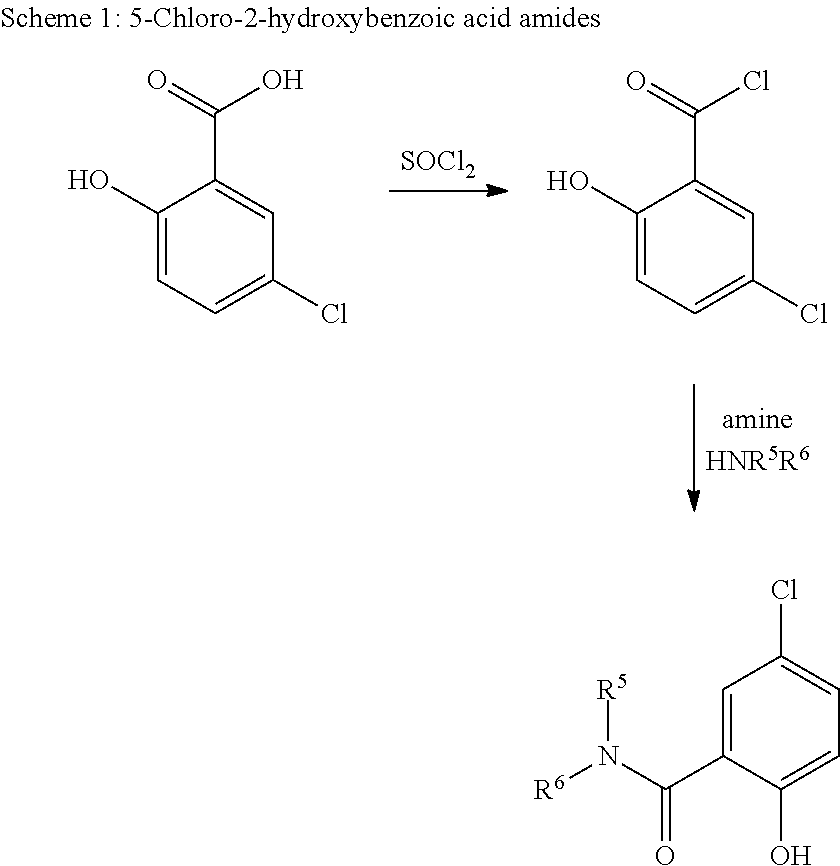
[SOCl2].C1(O)=CC=C(Cl)C=C1C(=O)O.C1(O)=CC=C(Cl)C=C1C(=O)Cl.C1=C(C(N([R6])[R5])=O)C(O)=CC=C1Cl
